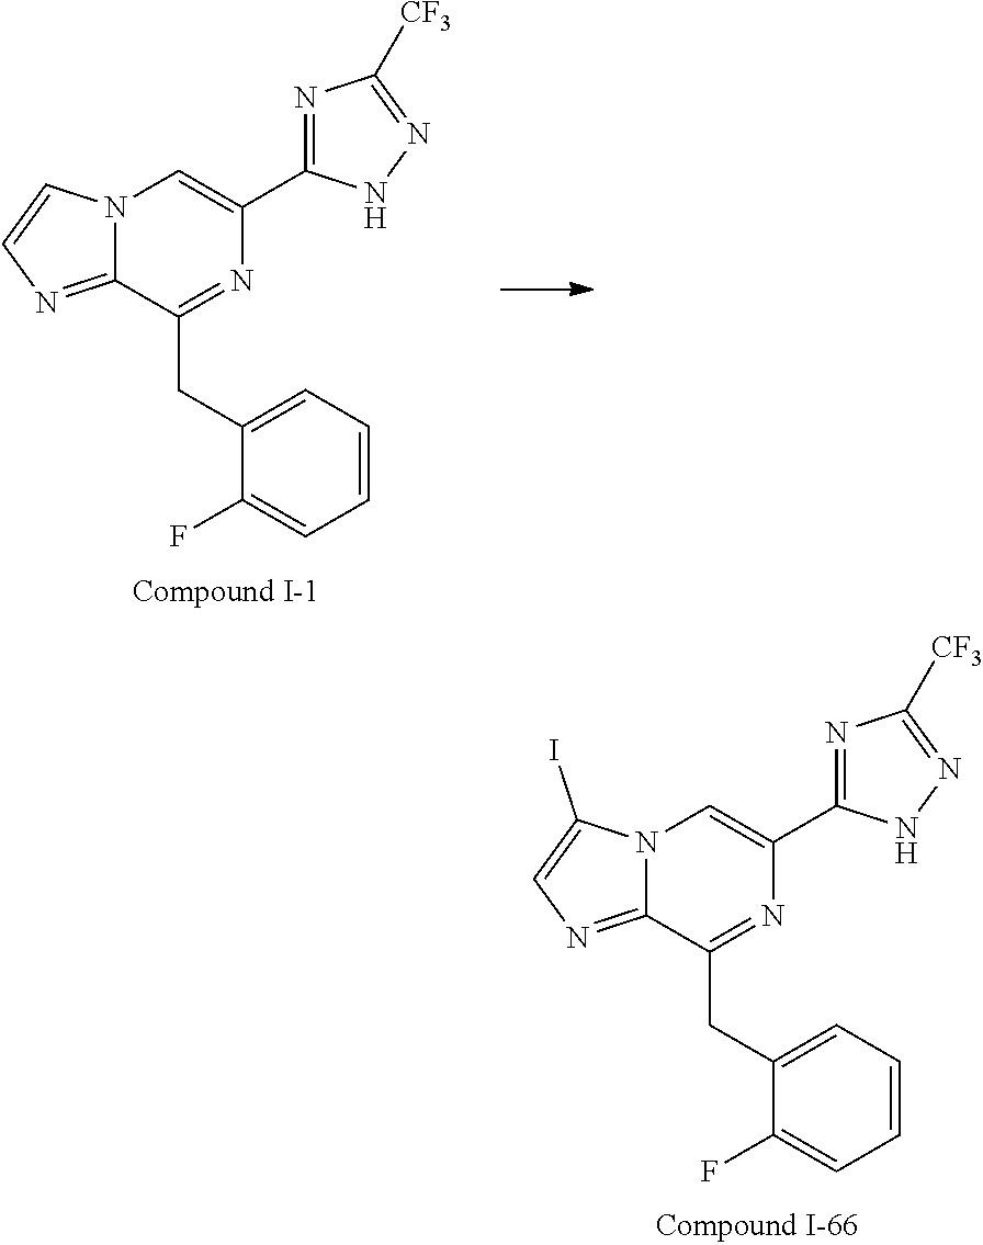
N12C(=NC=C1I)C(CC1=CC=CC=C1F)=NC(C1=NC([CF3])=NN1)=C2.N12C(=NC=C1)C(CC1=CC=CC=C1F)=NC(C1=NC([CF3])=NN1)=C2
